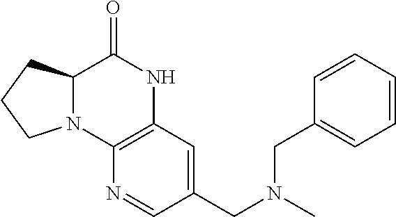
C12=C(C=C(CN(C)CC3=CC=CC=C3)C=N1)NC(=O)C1N2CCC1
